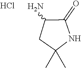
C1(N)CC(C)(C)NC1=O.Cl
